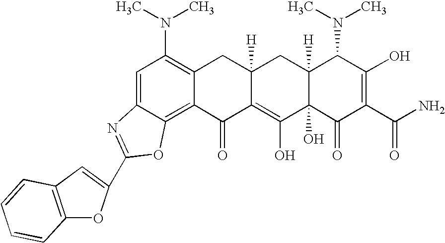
C1=C2C(=C3C(=C1N(C)C)CC1([H])C(=C(O)C4(O)C([H])(C1)C(N(C)C)C(O)=C(C(N)=O)C4=O)C3=O)OC(C1=CC3=C(O1)C=CC=C3)=N2
